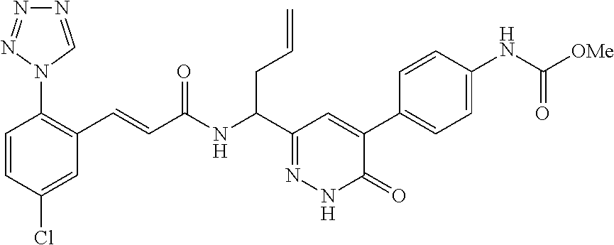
C1=CC(Cl)=CC(C=CC(NC(C2=NNC(=O)C(C3=CC=C(NC(=O)[OMe])C=C3)=C2)CC=C)=O)=C1N1N=NN=C1
